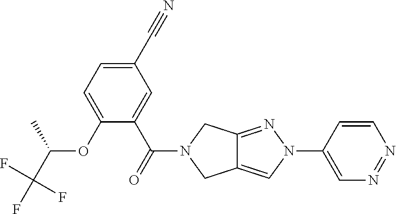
O(C1=CC=C(C#N)C=C1C(=O)N1CC2=CN(C3=CN=NC=C3)N=C2C1)C(C(F)(F)F)C
